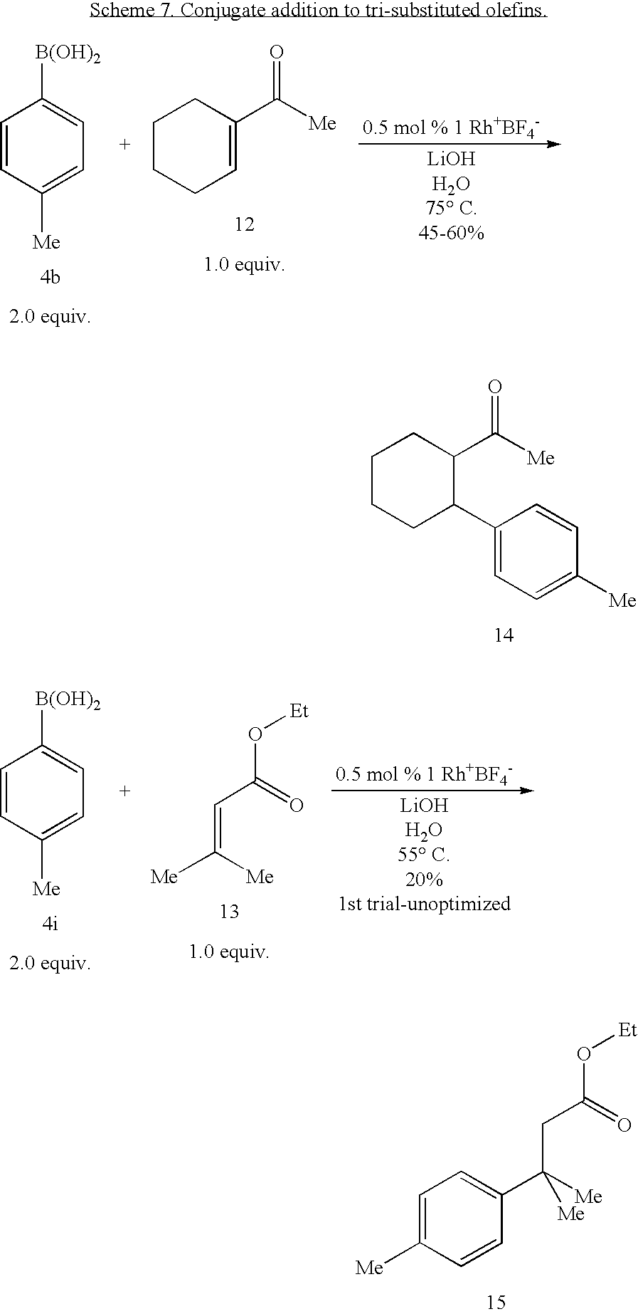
C1CCC(C2=CC=C([Me])C=C2)C(C([Me])=O)C1.C1=CC([Me])=CC=C1[B(OH)2].C1CCC=C(C([Me])=O)C1.C1=CC([Me])=CC=C1[B(OH)2].O([Et])C(C=C([Me])[Me])=O.O([Et])C(CC([Me])([Me])C1=CC=C([Me])C=C1)=O
